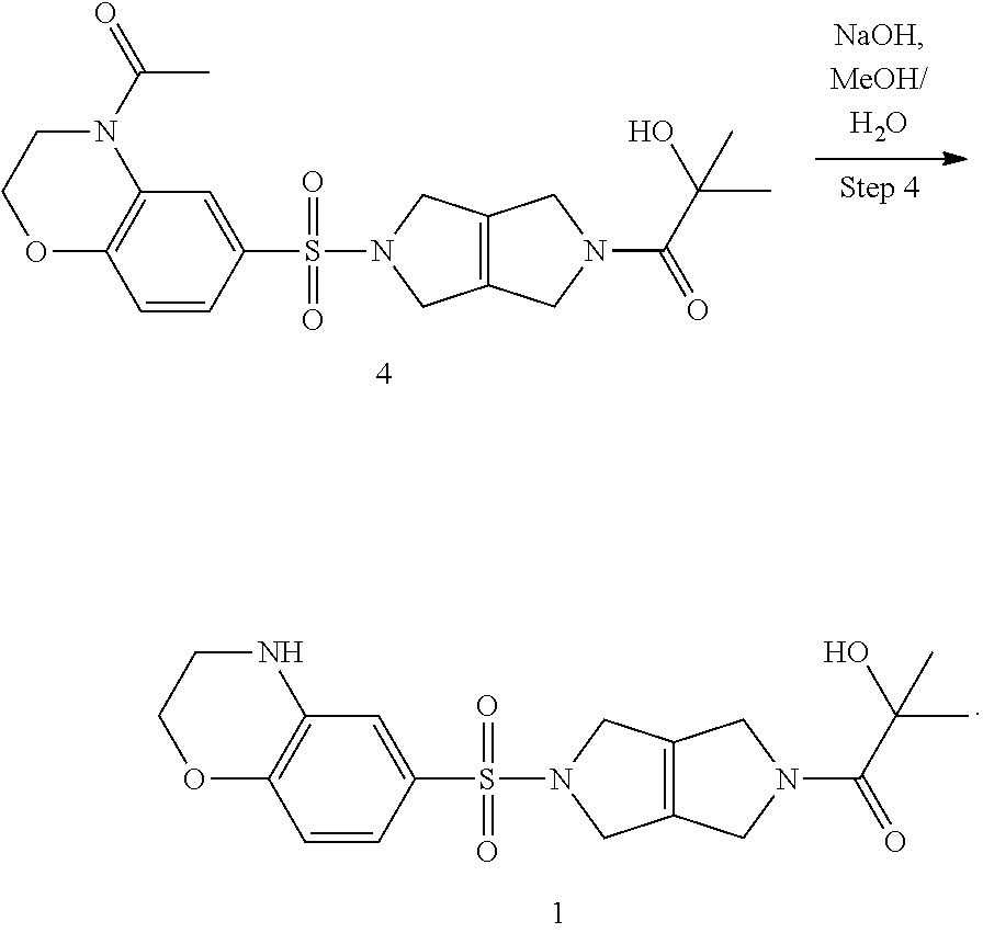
C12=C(C=CC(S(N3CC4=C(C3)CN(C(=O)C(O)(C)C)C4)(=O)=O)=C1)OCCN2C(=O)C.C12=C(C=CC(S(N3CC4=C(C3)CN(C(=O)C(O)(C)C)C4)(=O)=O)=C1)OCCN2
